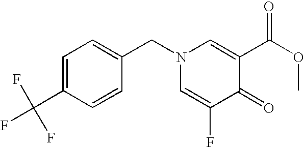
C1(C(F)(F)F)=CC=C(CN2C=C(C(OC)=O)C(=O)C(F)=C2)C=C1
